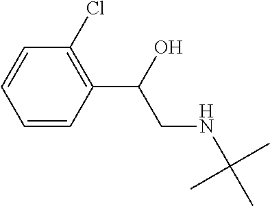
C1=CC(C(O)CNC(C)(C)C)=C(Cl)C=C1
